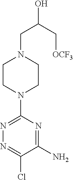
OC(C[OCF3])CN1CCN(C2=NN=C(Cl)C(N)=N2)CC1
